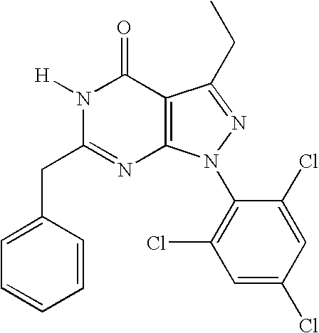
C1=C(CC2=NC3=C(C(=O)N2[H])C(CC)=NN3C2=C(Cl)C=C(Cl)C=C2Cl)C=CC=C1
